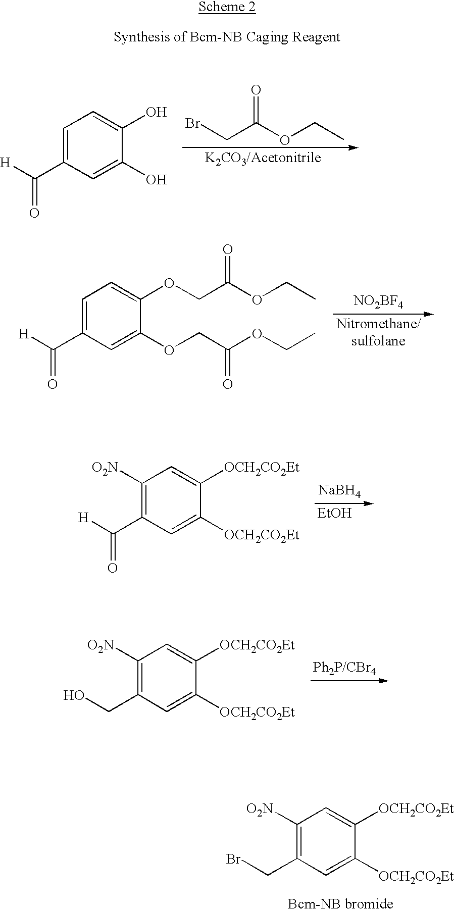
C1=C(C([H])=O)C=C(O)C(O)=C1.BrCC(OCC)=O.C1=C(C([H])=O)C=C(OCC(OCC)=O)C(OCC(OCC)=O)=C1.[NO2BF4].[Nitromethane/sulfolane].C1([O2N])=C(C([H])=O)C=C([OCH2CO2Et])C([OCH2CO2Et])=C1.[NaBH4].[EtOH].C1([O2N])=C(CO)C=C([OCH2CO2Et])C([OCH2CO2Et])=C1.C1([O2N])=C(CBr)C=C([OCH2CO2Et])C([OCH2CO2Et])=C1
